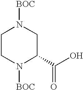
C1CN([BOC])C(C(O)=O)CN1[BOC]
